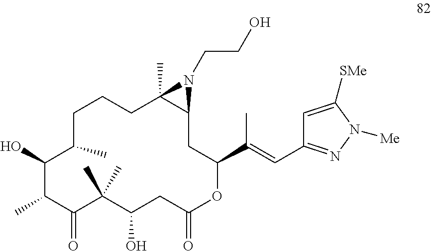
C1CC(C)C(O)C(C)C(=O)C(C)(C)C(O)CC(=O)OC(C(=CC2=NN([Me])C([SMe])=C2)C)CC2C(C)(C1)N2CCO
